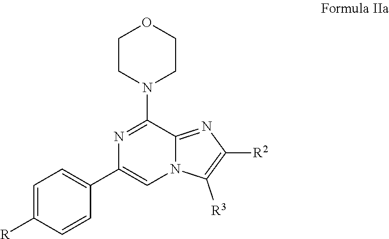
C1CN(C2=NC(C3=CC=C([R])C=C3)=CN3C2=NC([R2])=C3[R3])CCO1
